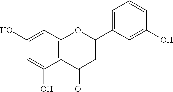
C1=C(O)C2=C(C=C1O)OC(C1=CC=CC(O)=C1)CC2=O
